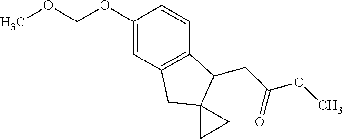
C1(OCOC)=CC2=C(C=C1)C(CC(OC)=O)C1(C2)CC1
